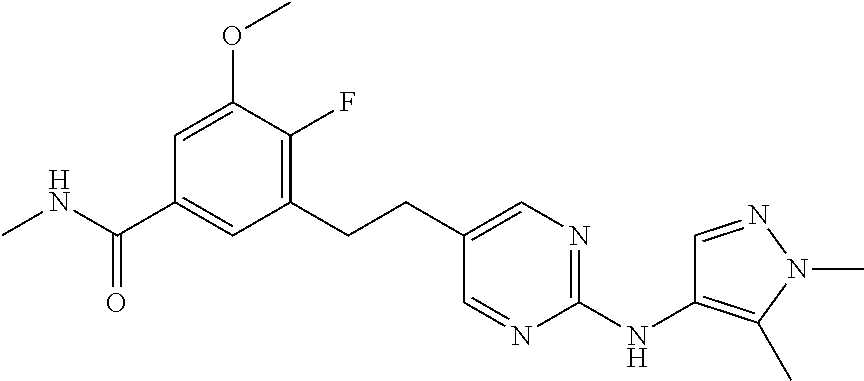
CNC(C1=CC(CCC2=CN=C(NC3=C(C)N(C)N=C3)N=C2)=C(F)C(OC)=C1)=O
